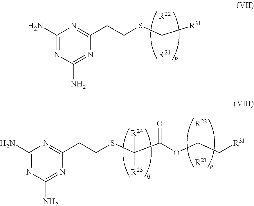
C1(N)=NC(N)=NC(CCSC([R31])([R22])[R21])=N1.C1(N)=NC(N)=NC(CCSC(C(OC(C[R31])([R22])[R21])=O)([R24])[R23])=N1
